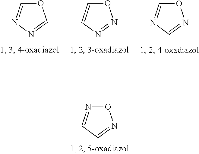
O1C=NN=C1.O1C=CN=N1.O1C=NC=N1.O1N=CC=N1
